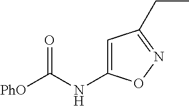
[PhO]C(NC1=CC(CC)=NO1)=O
